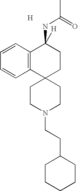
[H].C12=C(C3(CCC1([H])NC(=O)C)CCN(CCC1CCCCC1)CC3)C=CC=C2
